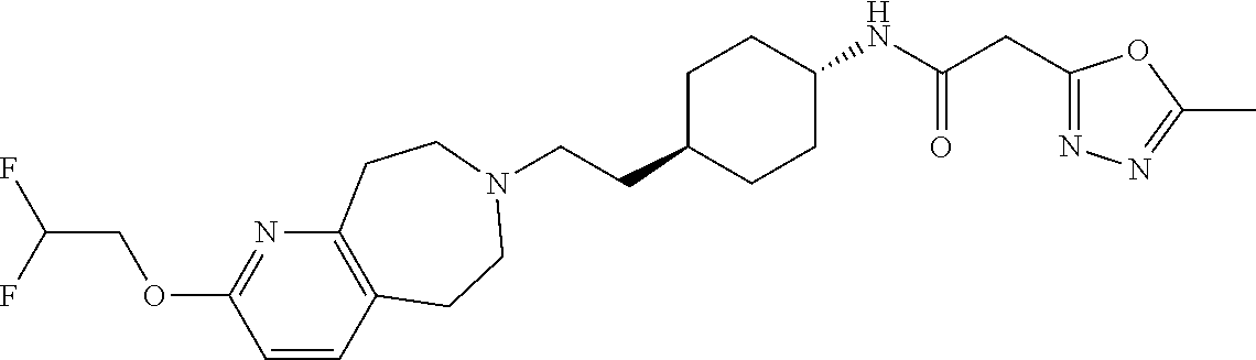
C12=C(C=CC(OCC(F)F)=N1)CCN(CCC1CCC(NC(=O)CC3=NN=C(C)O3)CC1)CC2
